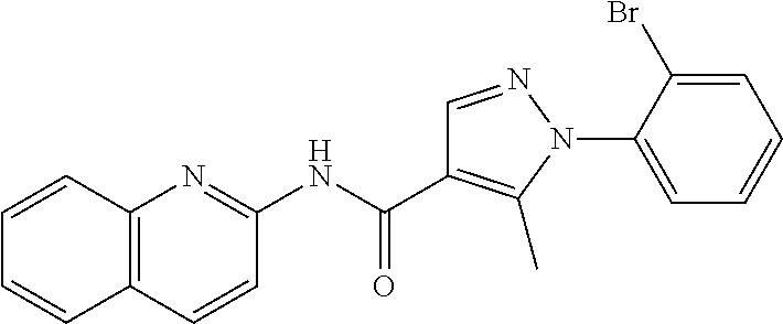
C1(NC(C2=C(C)N(C3=CC=CC=C3Br)N=C2)=O)=NC2=C(C=C1)C=CC=C2
